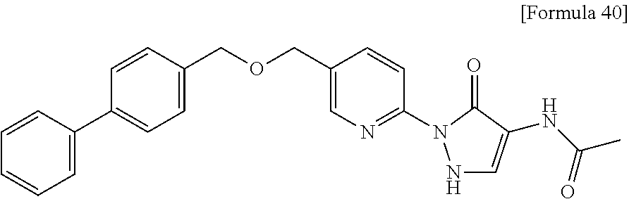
O(CC1=CC=C(C2=CC=CC=C2)C=C1)CC1=CN=C(N2NC=C(NC(C)=O)C2=O)C=C1
